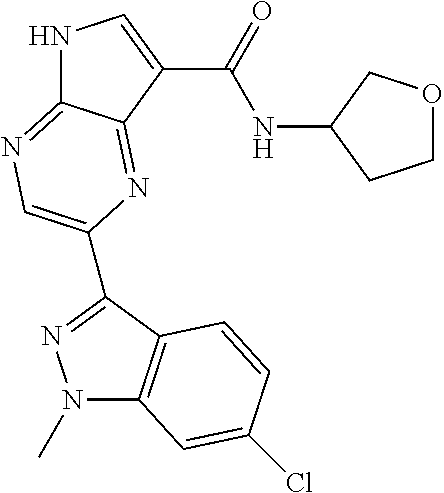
N1C2=NC=C(C3=NN(C)C4=C3C=CC(Cl)=C4)N=C2C(C(=O)NC2COCC2)=C1
